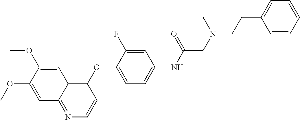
C1=C(OC)C(OC)=CC2=C(OC3=CC=C(NC(CN(C)CCC4=CC=CC=C4)=O)C=C3F)C=CN=C12
